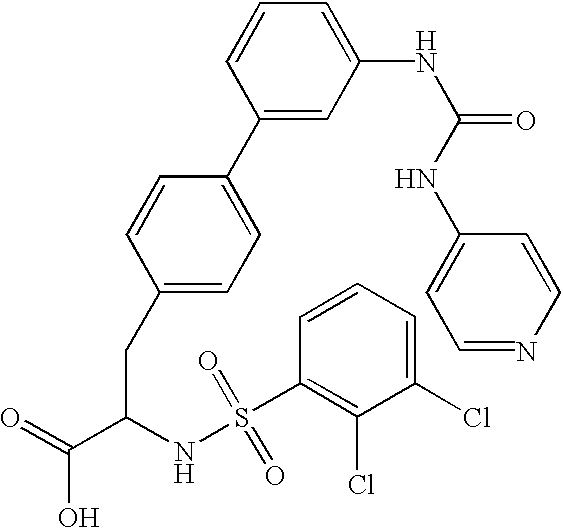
C1(CC(C(=O)O)NS(C2=C(Cl)C(Cl)=CC=C2)(=O)=O)=CC=C(C2=CC(NC(=O)NC3=CC=NC=C3)=CC=C2)C=C1
